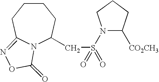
N12C(CS(=O)(N3C([CO2CH3])CCC3)=O)CCCCC1=NOC2=O
